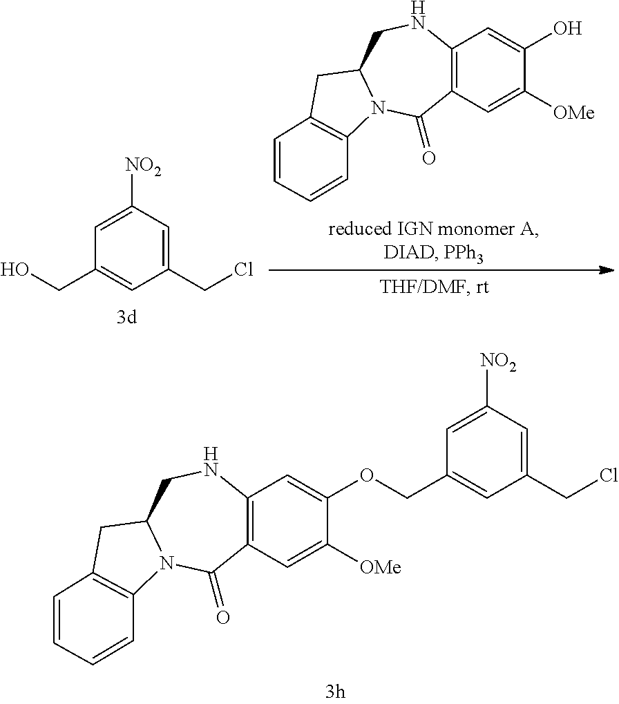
OC1=CC2=C(C=C1[OMe])C(=O)N1C(CN2)CC2=C1C=CC=C2.C(C1=CC(CCl)=CC([NO2])=C1)O.C(C1=CC(CCl)=CC([NO2])=C1)OC1=CC2=C(C=C1[OMe])C(=O)N1C(CN2)CC2=C1C=CC=C2
